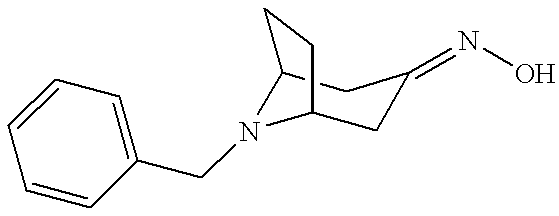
C1=CC=C(CN2C3CC(=NO)CC2CC3)C=C1
